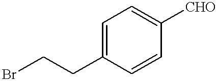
C1=C(CCBr)C=CC([CHO])=C1
